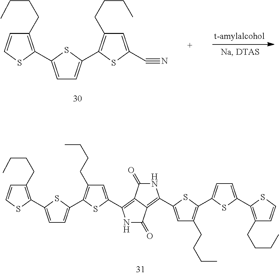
C1(CCCC)=C(C2=CC=C(C3=C(CCCC)C=C(C4=C5C(=C(C6=CC(CCCC)=C(C7=CC=C(C8=C(CCCC)C=CS8)S7)S6)NC5=O)C(=O)N4)S3)S2)SC=C1.C1(CCCC)=C(C2=CC=C(C3=C(CCCC)C=C(C#N)S3)S2)SC=C1
